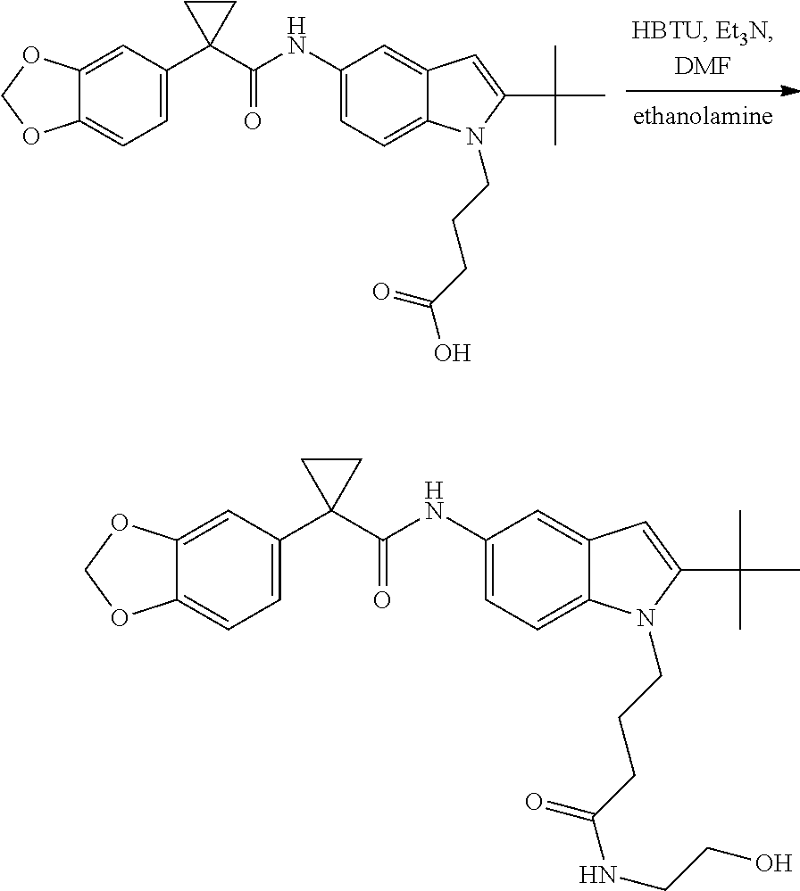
C1(C2(C(NC3=CC=C4C(=C3)C=C(C(C)(C)C)N4CCCC(O)=O)=O)CC2)=CC=C2C(=C1)OCO2.C1(C2(C(NC3=CC=C4C(=C3)C=C(C(C)(C)C)N4CCCC(NCCO)=O)=O)CC2)=CC=C2C(=C1)OCO2
